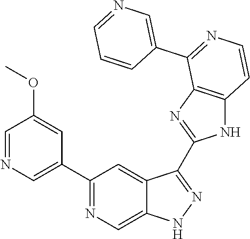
C1(C2=NC=C3C(=C2)C(C2=NC4=C(N2)C=CN=C4C2=CN=CC=C2)=NN3)=CN=CC(OC)=C1
